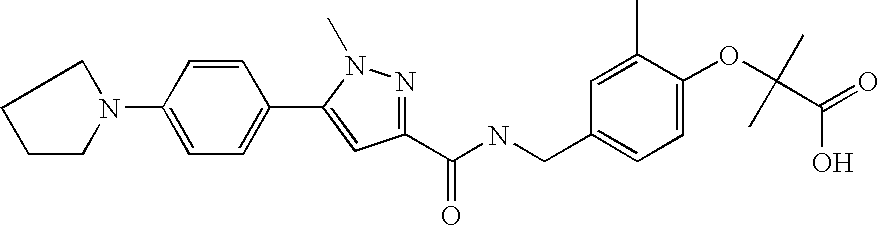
N1(C2=CC=C(C3=CC(C(NCC4=CC=C(OC(C(=O)O)(C)C)C(C)=C4)=O)=NN3C)C=C2)CCCC1
